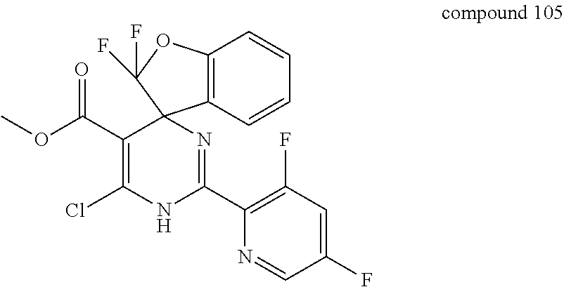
C12=C(C=CC=C1)C1(C(F)(F)O2)C(C(OC)=O)=C(Cl)NC(C2=C(F)C=C(F)C=N2)=N1
